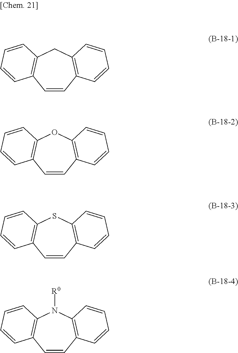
C1=CC2=C(CC3=C1C=CC=C3)C=CC=C2.C1=CC2=C(OC3=C1C=CC=C3)C=CC=C2.C1=CC2=C(SC3=C1C=CC=C3)C=CC=C2.C1=CC2=C(N([R0])C3=C1C=CC=C3)C=CC=C2
